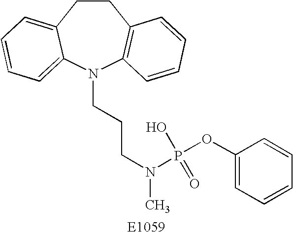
C1CC2=CC=CC=C2N(CCCN(C)P(OC2=CC=CC=C2)(=O)O)C2=C1C=CC=C2
